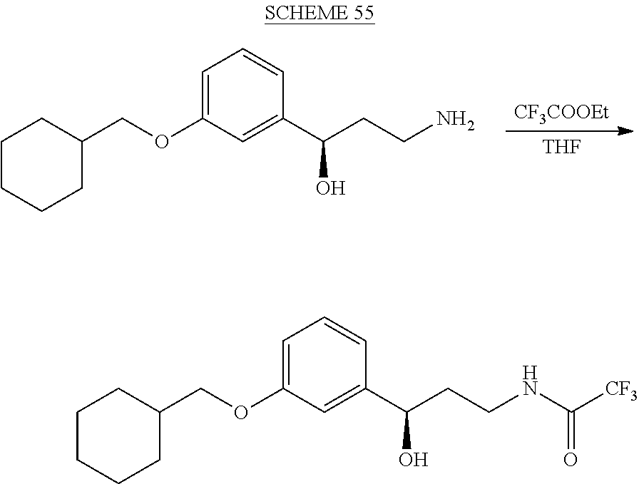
C1=C(OCC2CCCCC2)C=C(C(CCN)O)C=C1.[CF3COOEt].[THF].C1=C(OCC2CCCCC2)C=C(C(CCNC([CF3])=O)O)C=C1
